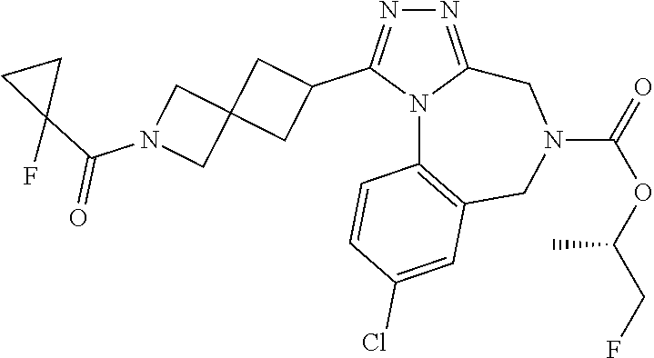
N1=C2N(C(C3CC4(C3)CN(C(C3(F)CC3)=O)C4)=N1)C1=C(CN(C(=O)OC(CF)C)C2)C=C(Cl)C=C1
